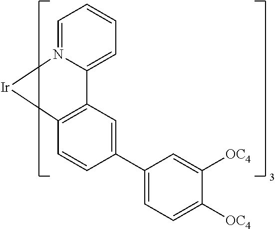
C1=N2C(=CC=C1)C1=C(C=CC(C3=CC=C([OC4])C([OC4])=C3)=C1)[Ir]2
